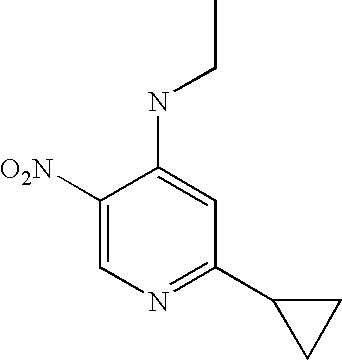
C1([O2N])=CN=C(C2CC2)C=C1NCC
